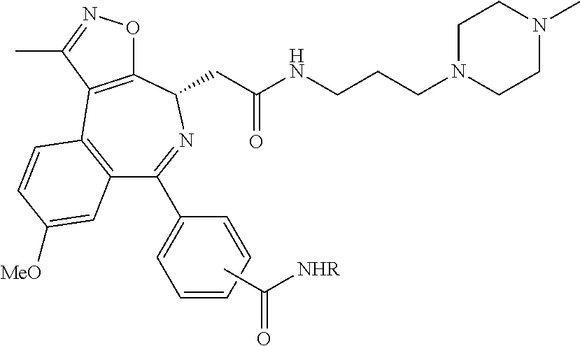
C12=C(C=CC([MeO])=C1)C1=C(C(CC(NCCCN3CCN(C)CC3)=O)N=C2C2=CC=CC=C2)ON=C1C.CC([NHR])=O
